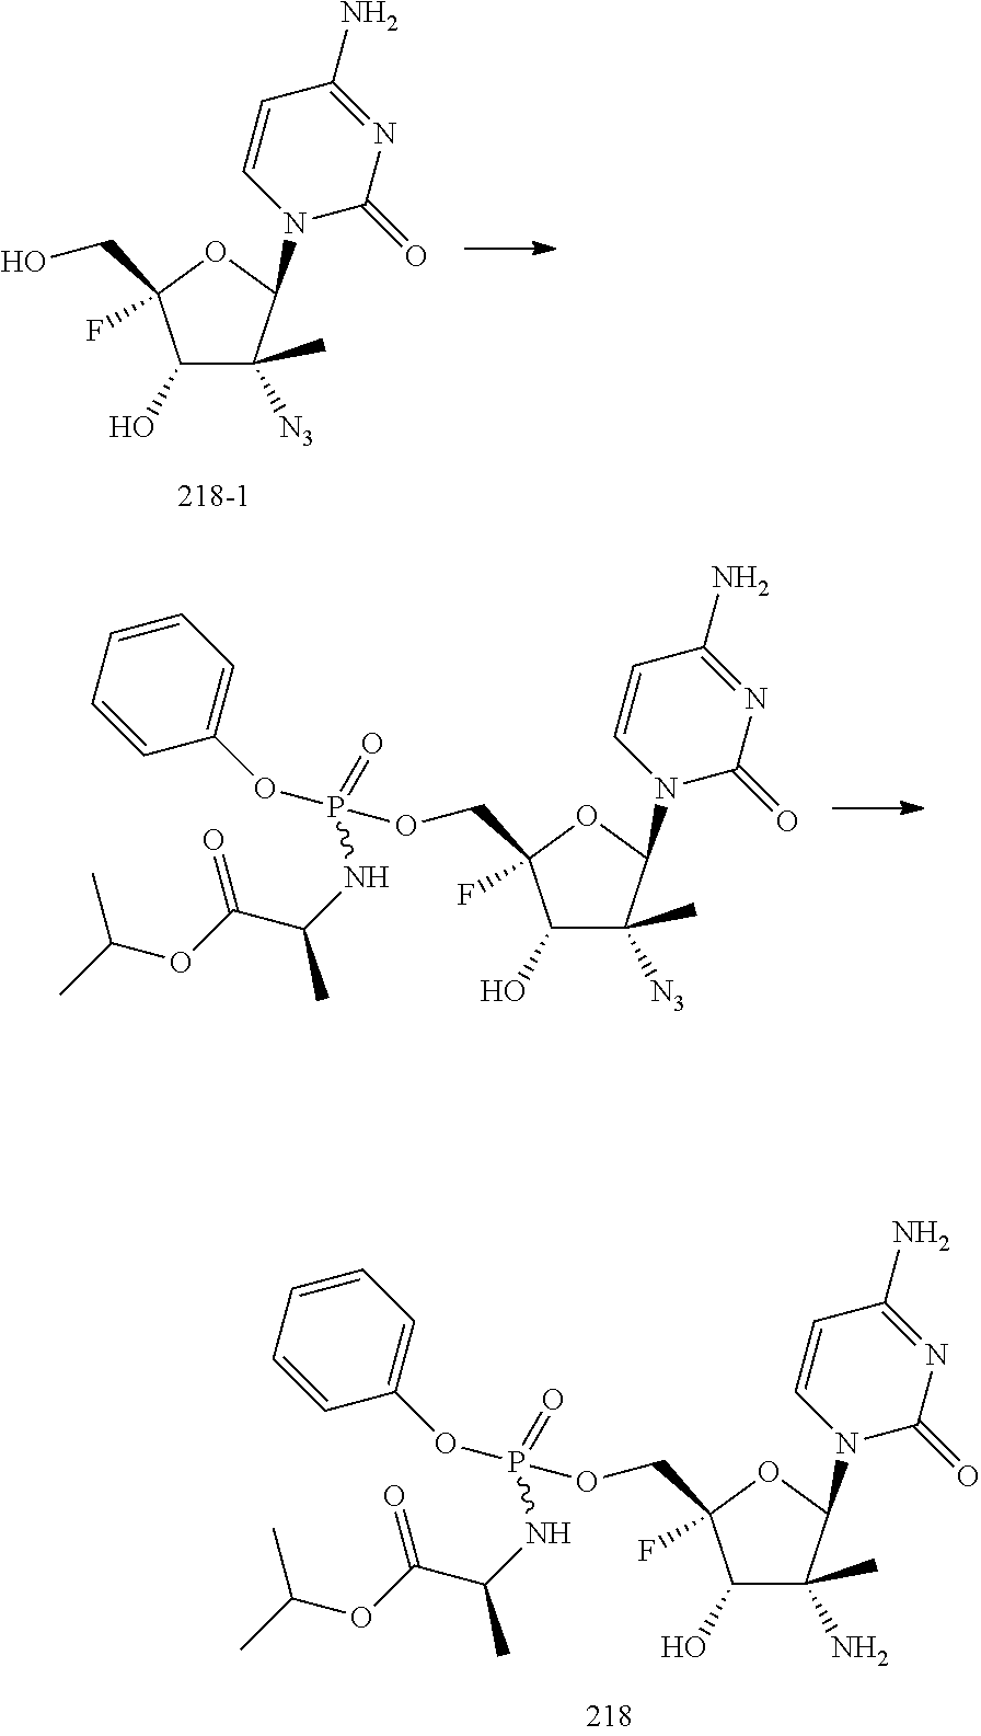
C1(O)C([N3])(C)C(N2C(=O)N=C(N)C=C2)OC1(CO)F.C1(O)C([N3])(C)C(N2C(=O)N=C(N)C=C2)OC1(COP(OC1=CC=CC=C1)(=O)NC(C)C(OC(C)C)=O)F.C1(O)C(N)(C)C(N2C(=O)N=C(N)C=C2)OC1(COP(OC1=CC=CC=C1)(=O)NC(C)C(OC(C)C)=O)F
